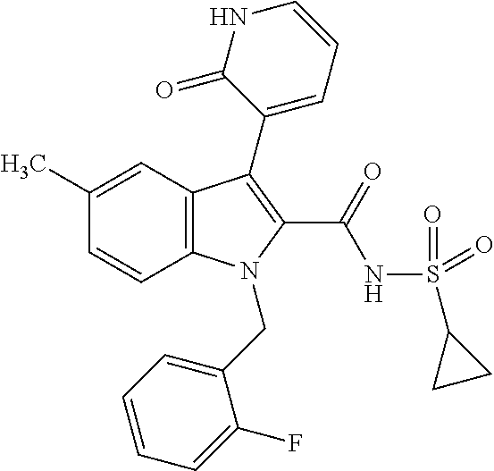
C1(C)=CC2=C(C=C1)N(CC1=CC=CC=C1F)C(C(NS(C1CC1)(=O)=O)=O)=C2C1=CC=CNC1=O
